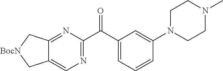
C12=NC(C(C3=CC=CC(N4CCN(C)CC4)=C3)=O)=NC=C1C[BocN]C2
